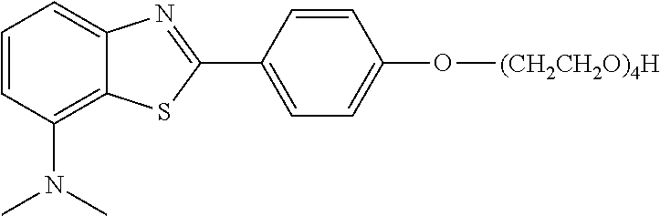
C1=CC(N(C)C)=C2C(=C1)N=C(C1=CC=C(O[(CH2CH2O)4H])C=C1)S2
